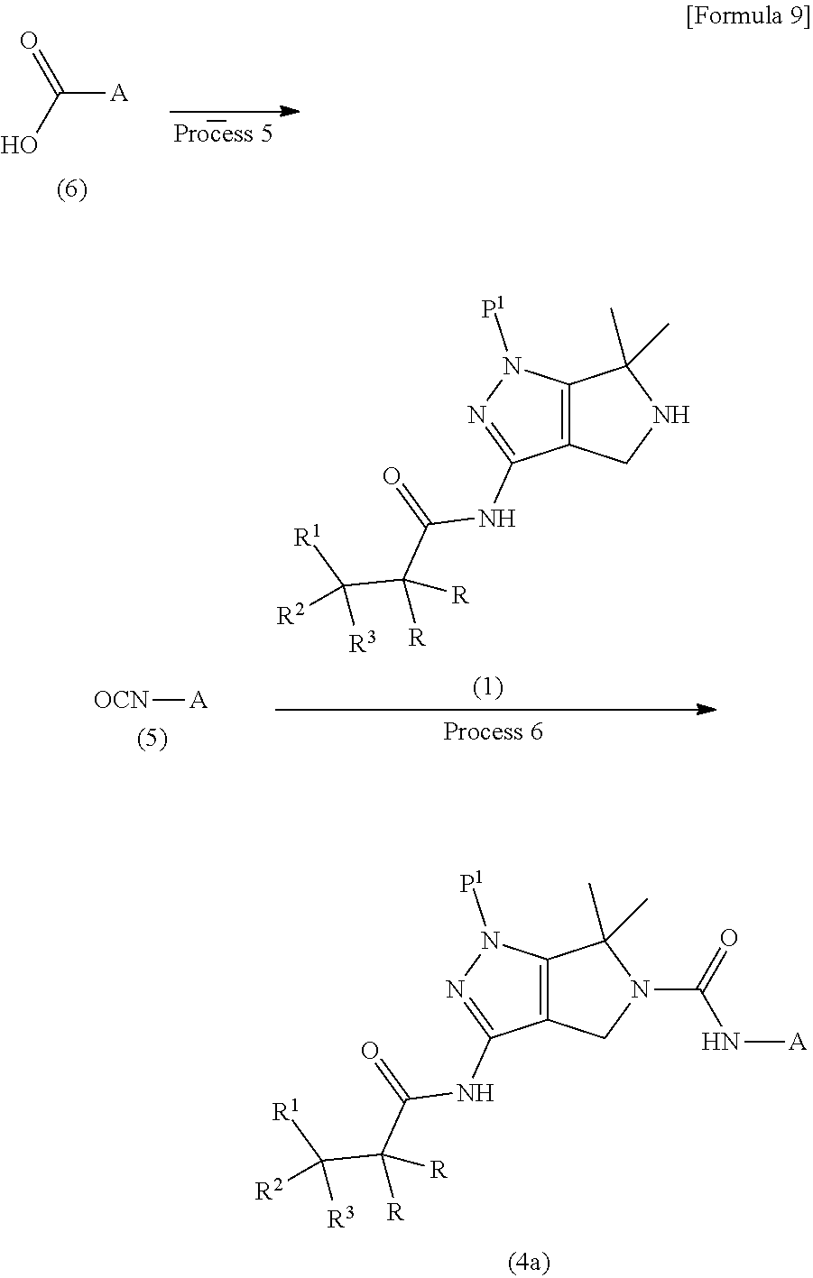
O=C([A])O.[OCN][A].C12=C(CNC1(C)C)C(NC(=O)C(C([R1])([R3])[R2])([R])[R])=NN2[P1].C12=C(CN(C(=O)N[A])C1(C)C)C(NC(=O)C(C([R1])([R3])[R2])([R])[R])=NN2[P1]
